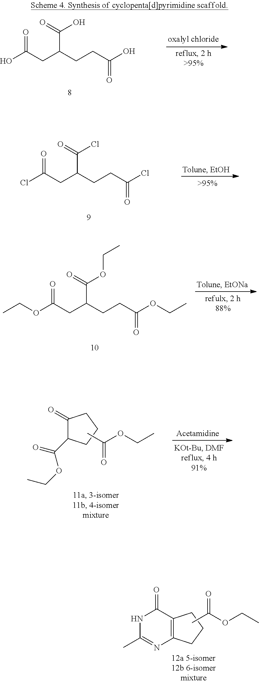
OC(CC(CCC(O)=O)C(=O)O)=O.ClC(CC(CCC(Cl)=O)C(=O)Cl)=O.O(C(CC(CCC(OCC)=O)C(=O)OCC)=O)CC.C1(=O)C(C(=O)OCC)CCC1.CC(OCC)=O.N1C(C)=NC2=C(C1=O)CCC2.CC(OCC)=O
